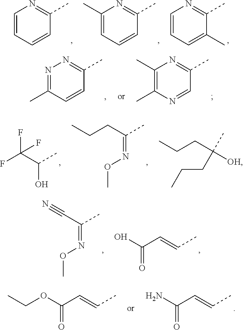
C1=CC=CC(C)=N1.C1(C)=CC=CC(C)=N1.C1=CC=C(C)C(C)=N1.N1=C(C)C=CC(C)=N1.C1(C)=C(C)N=CC(C)=N1.C(CC(C)=NOC)C.FC(C(C)O)(F)F.C(CC(CCC)(C)[OH])C.N#CC(C)=NOC.C(=CC(O)=O)C.C(=CC(N)=O)C.C(=CC(OCC)=O)C
